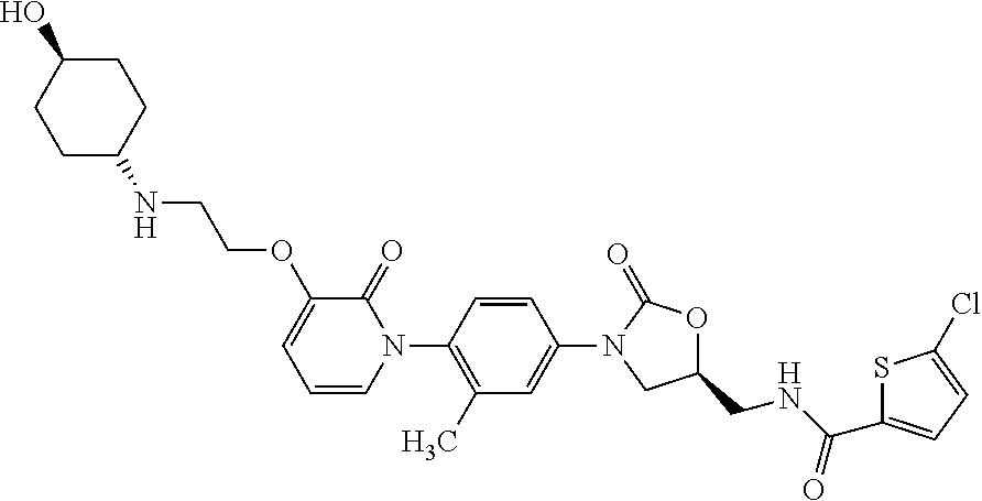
C1=CC(N2C(=O)C(OCCNC3CCC(O)CC3)=CC=C2)=C(C)C=C1N1CC(CNC(C2=CC=C(Cl)S2)=O)OC1=O
